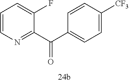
C1=CN=C(C(C2=CC=C([CF3])C=C2)=O)C(F)=C1
